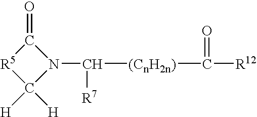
C1(=O)[R5]C([H])([H])N1C([R7])[(CnH2n)]C([R12])=O
